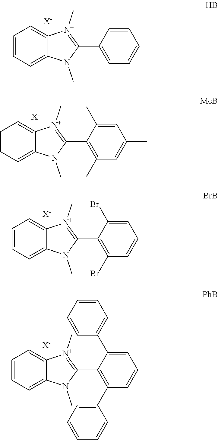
C1=CC=C2C(=C1)[N+](C)=C(C1=CC=CC=C1)N2C.[X-].C1=CC=C2C(=C1)[N+](C)=C(C1=C(C)C=C(C)C=C1C)N2C.[X-].C1=CC=C2C(=C1)[N+](C)=C(C1=C(Br)C=CC=C1Br)N2C.[X-].C1=CC=C2C(=C1)[N+](C)=C(C1=C(C3=CC=CC=C3)C=CC=C1C1=CC=CC=C1)N2C.[X-]
